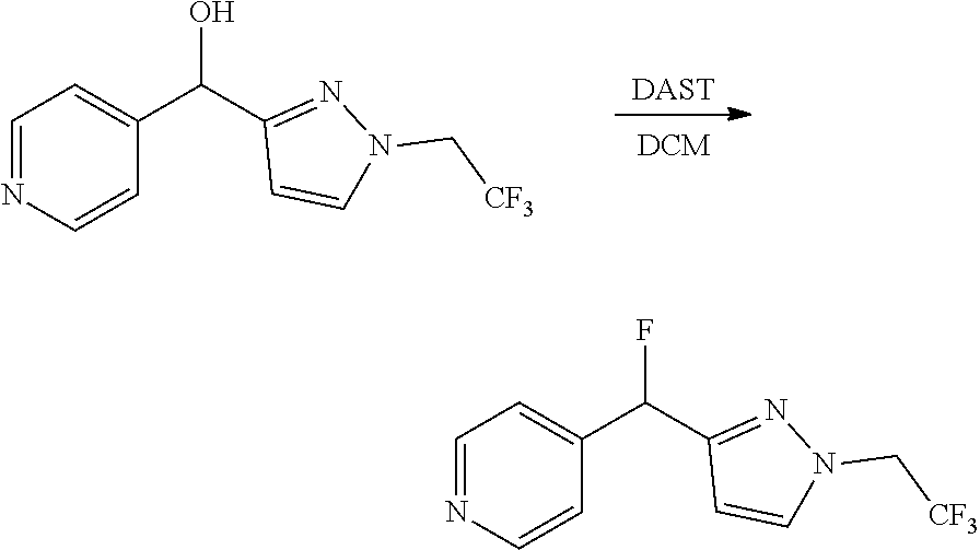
FC(C1=NN(C[CF3])C=C1)C1=CC=NC=C1.OC(C1=NN(C[CF3])C=C1)C1=CC=NC=C1.[DAST]
